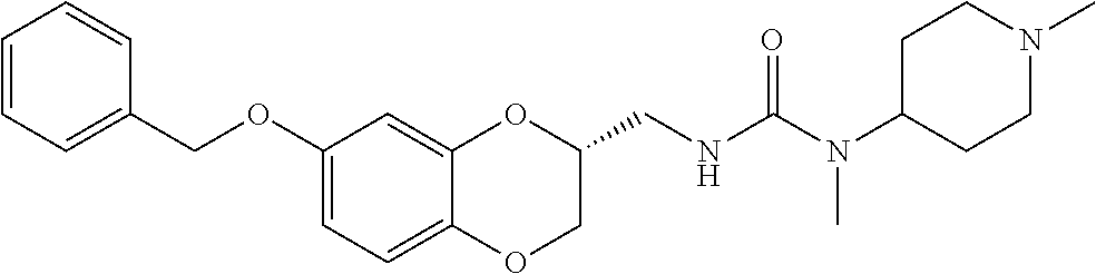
C1(OCC2=CC=CC=C2)=CC=C2C(=C1)OC(CNC(N(C1CCN(C)CC1)C)=O)CO2
